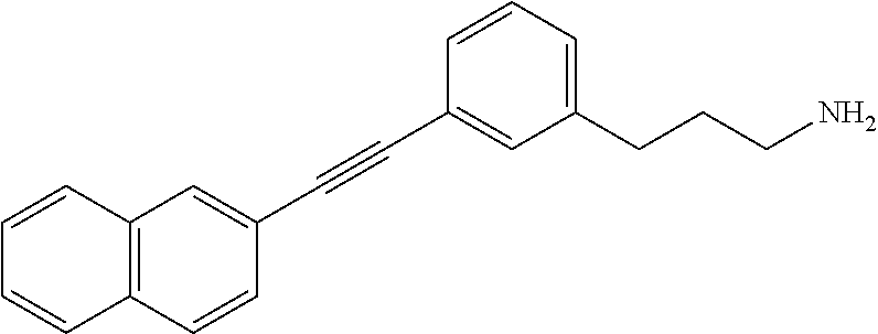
C1=C(C#CC2=CC(CCCN)=CC=C2)C=CC2=C1C=CC=C2
